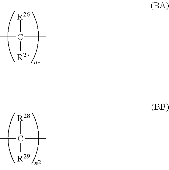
CC([R26])([R27])C.CC([R28])([R29])C
